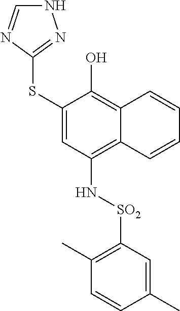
C1(SC2=NNC=N2)=CC(N[SO2]C2=C(C)C=CC(C)=C2)=C2C(=C1O)C=CC=C2
